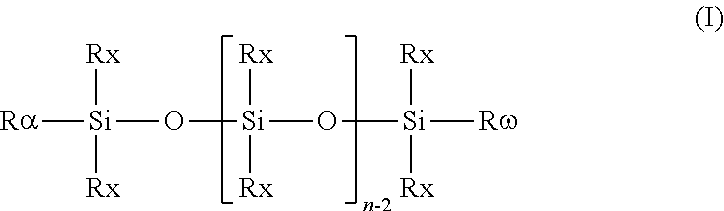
[Ra][Si](O[Si](O[Si]([Rw])([Rx])[Rx])([Rx])[Rx])([Rx])[Rx]
